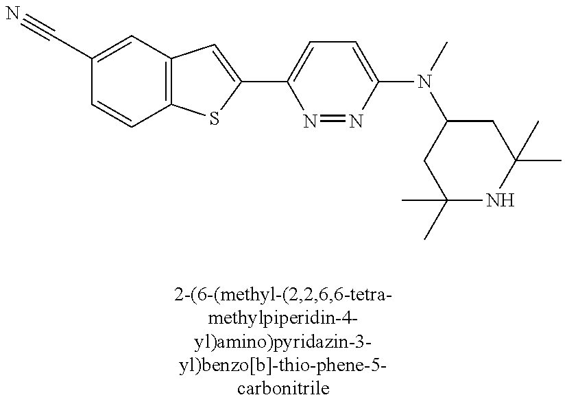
C1(C#N)=CC2=C(C=C1)SC(C1=CC=C(N(C)C3CC(C)(C)NC(C)(C)C3)N=N1)=C2
